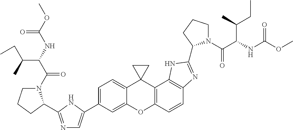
C1(C2=CN=C(C3N(C(=O)C(C(C)CC)NC(=O)OC)CCC3)N2)=CC=C2C3(C4=C(C=CC5=C4NC(C4N(C(C(NC(OC)=O)C(C)CC)=O)CCC4)=N5)OC2=C1)CC3
